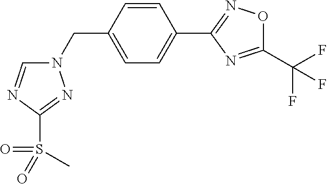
C1=C(CN2C=NC(S(C)(=O)=O)=N2)C=CC(C2=NOC(C(F)(F)F)=N2)=C1
